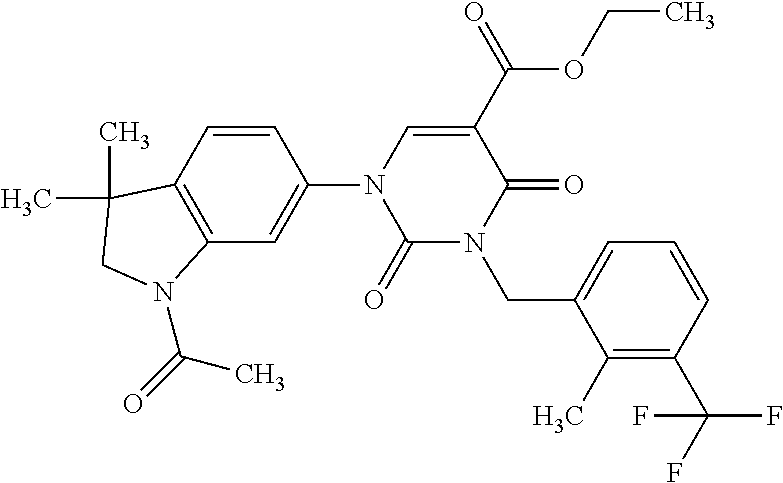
C1(=O)N(CC2=CC=CC(C(F)(F)F)=C2C)C(=O)C(C(OCC)=O)=CN1C1=CC2=C(C=C1)C(C)(C)CN2C(=O)C
